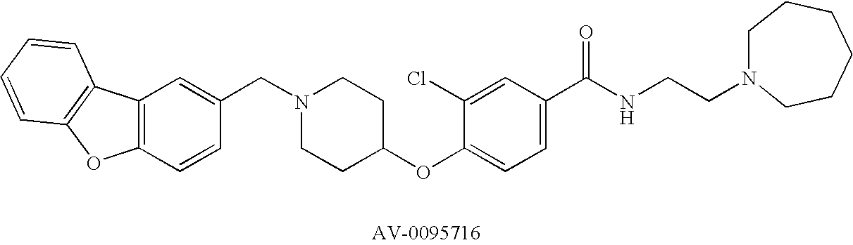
C1(CN2CCC(OC3=CC=C(C(NCCN4CCCCCC4)=O)C=C3Cl)CC2)=CC2=C(C=C1)OC1=C2C=CC=C1
